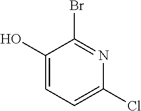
C1(O)=CC=C(Cl)N=C1Br
